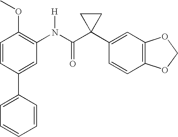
C1(N(C(C2(C3=CC4=C(C=C3)OCO4)CC2)=O)[H])=C(OC)C=CC(C2=CC=CC=C2)=C1
